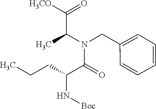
C(CC)C(C(N(CC1=CC=CC=C1)C(C(=O)[H3CO])C)=O)N[Boc]
